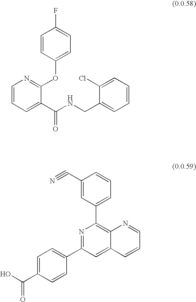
C1=CC=C(C(=O)NCC2=CC=CC=C2Cl)C(OC2=CC=C(F)C=C2)=N1.N1=C(C2=CC=C(C(O)=O)C=C2)C=C2C(=C1C1=CC=CC(C#N)=C1)N=CC=C2
